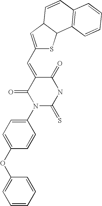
N1C(=O)C(=CC2=CC3C(S2)C2=C(C=C3)C=CC=C2)C(=O)N(C2=CC=C(OC3=CC=CC=C3)C=C2)C1=S
